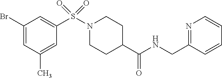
C1(Br)=CC(C)=CC(S(N2CCC(C(NCC3=NC=CC=C3)=O)CC2)(=O)=O)=C1
